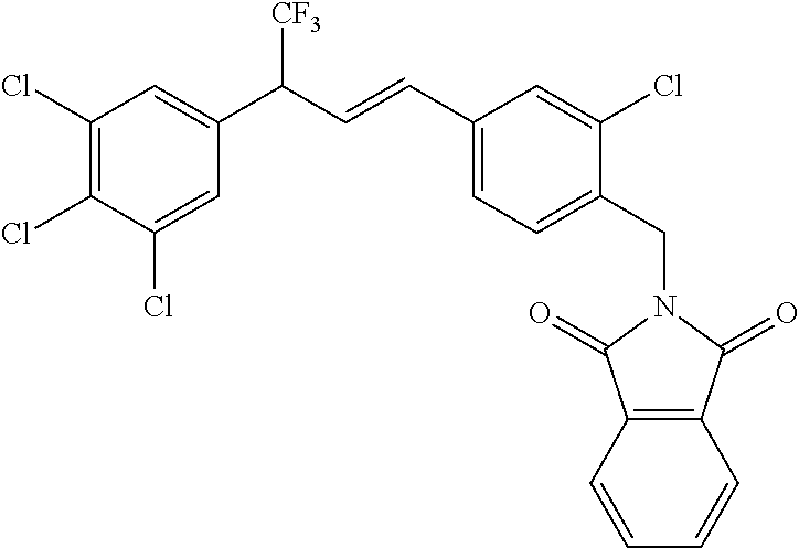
C12=C(C=CC=C1)C(=O)N(CC1=CC=C(C=CC(C3=CC(Cl)=C(Cl)C(Cl)=C3)[CF3])C=C1Cl)C2=O
